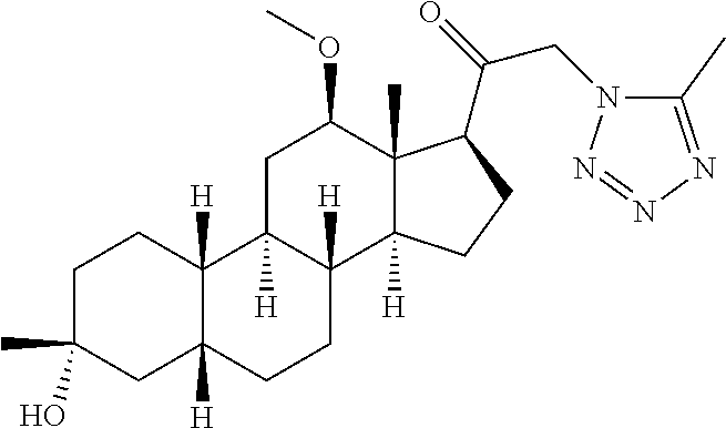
C1C(C)(O)CC2([H])C([H])(C1)C1([H])C([H])(CC2)C2([H])C(C)(C(OC)C1)C(C(=O)CN1C(C)=NN=N1)CC2
